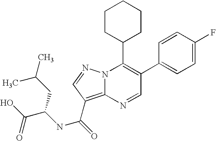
C1(C2=CC=C(F)C=C2)=C(C2CCCCC2)N2C(=C(C(NC(C(O)=O)CC(C)C)=O)C=N2)N=C1
